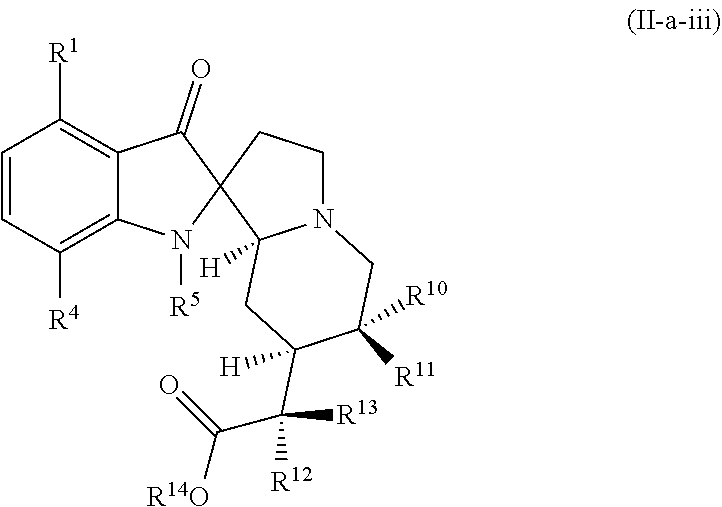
C1=CC([R4])=C2C(=C1[R1])C(=O)C1(N2[R5])C2([H])N(CC1)CC([R10])([R11])C(C([R13])([R12])C(=O)[R14O])([H])C2
